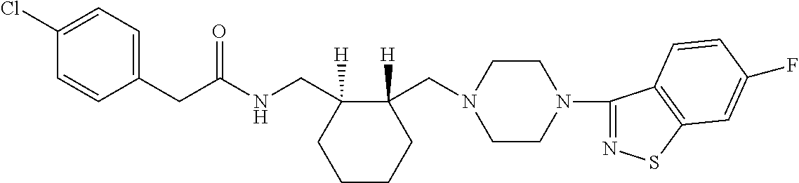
C(C1=CC=C(Cl)C=C1)C(NCC1([H])CCCCC1(CN1CCN(C2=NSC3=C2C=CC(F)=C3)CC1)[H])=O
